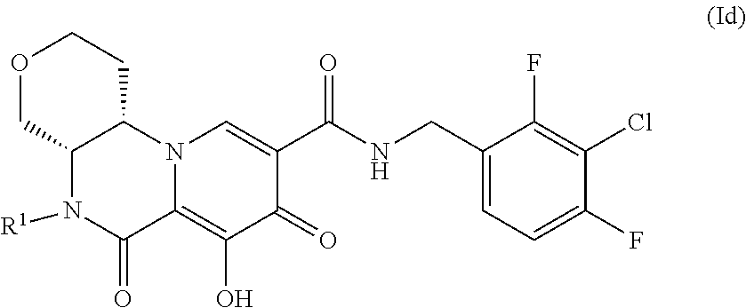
C1(O)=C2C(=O)N([R1])C3C(N2C=C(C(=O)NCC2=CC=C(F)C(Cl)=C2F)C1=O)CCOC3
